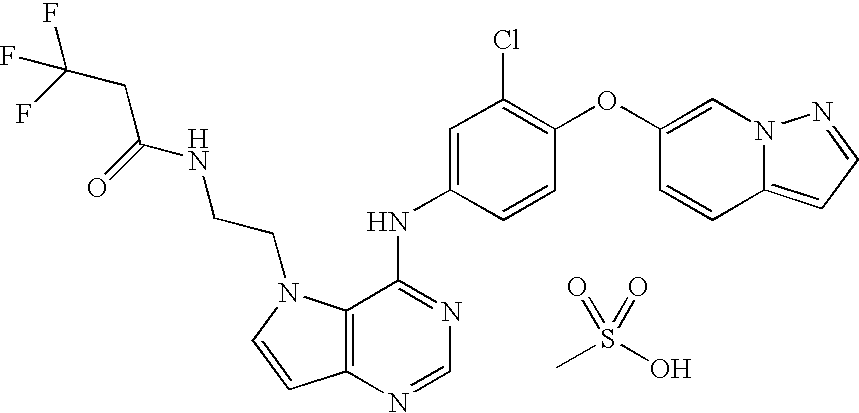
C12=C(N=CN=C1NC1=CC(Cl)=C(OC3=CN4C(=CC=N4)C=C3)C=C1)C=CN2CCNC(CC(F)(F)F)=O.CS(O)(=O)=O
